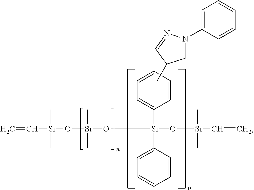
C=C[Si](O[Si](C)(C)O[Si](O[Si](C=C)(C)C)(C1=CC=CC=C1)C1=CC=CC=C1)(C)C.C1N(C2=CC=CC=C2)N=CC1C
